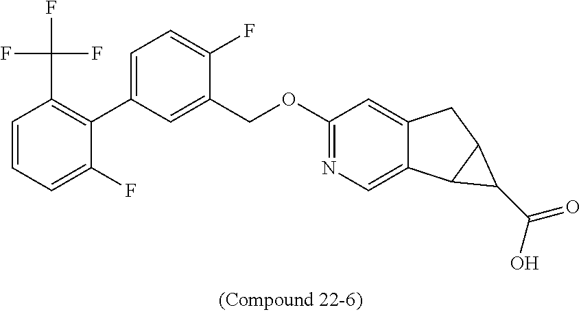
C1(F)=CC=CC(C(F)(F)F)=C1C1=CC=C(F)C(COC2=NC=C3C(=C2)CC2C3C2C(=O)O)=C1
